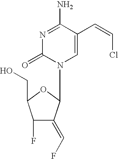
N1=C(N)C(C=CCl)=CN(C2C(=CF)C(F)C(CO)O2)C1=O
